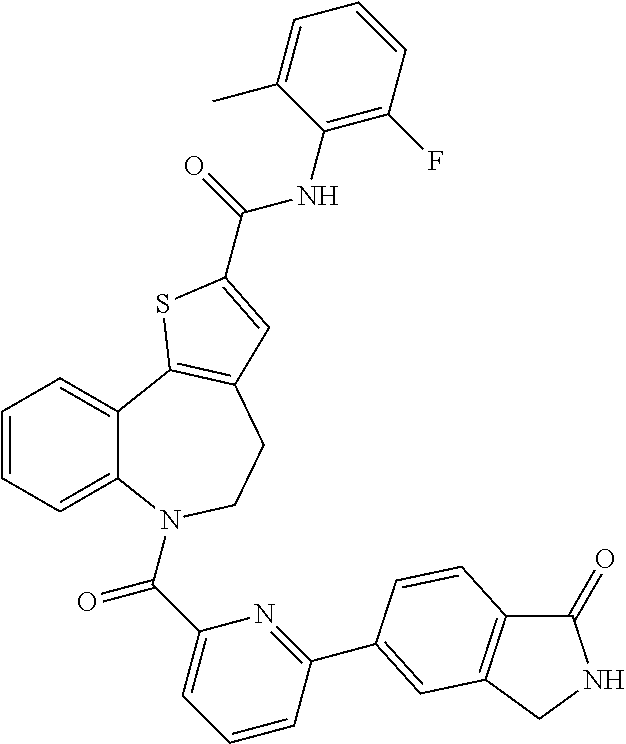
C1=CC=C2C(=C1)C1=C(CCN2C(C2=CC=CC(C3=CC4=C(C(=O)NC4)C=C3)=N2)=O)C=C(C(=O)NC2=C(F)C=CC=C2C)S1
